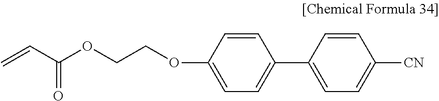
C1=CC(C2=CC=C(OCCOC(C=C)=O)C=C2)=CC=C1[CN]
